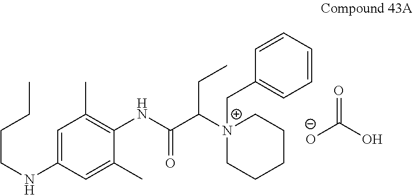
C1=C(NCCCC)C=C(C)C(NC(C([N+]2(CC3=CC=CC=C3)CCCCC2)CC)=O)=C1C.[O-]C(O)=O
